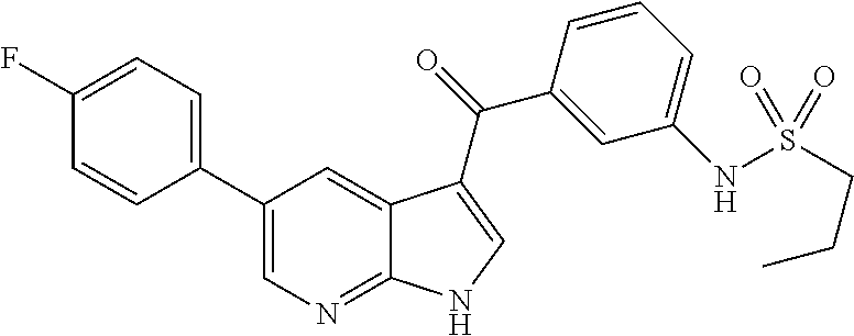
C1(C2=CN=C3C(=C2)C(C(=O)C2=CC(NS(CCC)(=O)=O)=CC=C2)=CN3)=CC=C(F)C=C1
